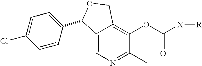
C12=CN=C(C)C(OC([X][R])=O)=C1COC2C1=CC=C(Cl)C=C1
